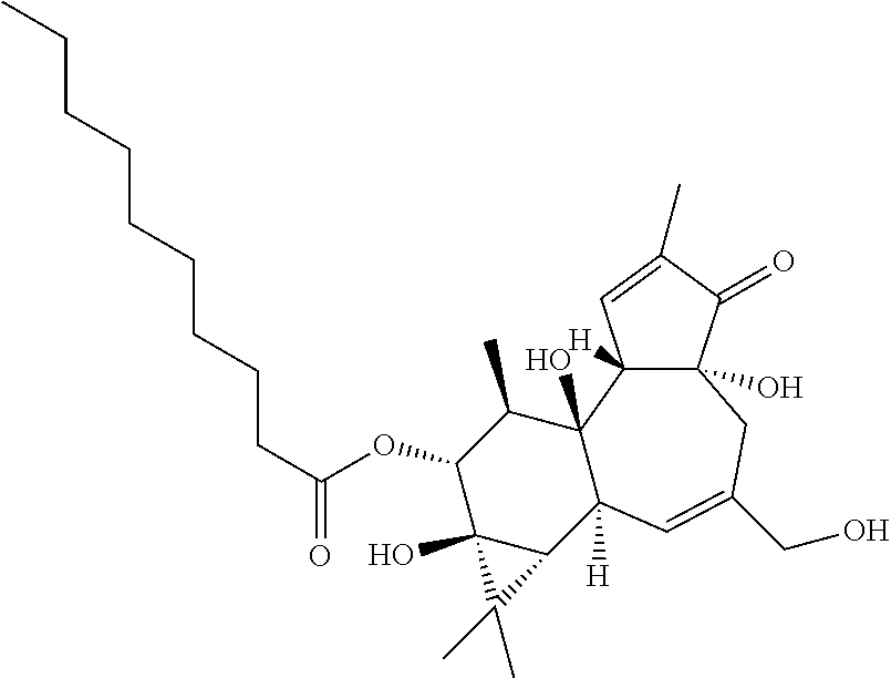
C1(C)C(OC(CCCCCCCCC)=O)C2(O)C(C3([H])C1(O)C1([H])C(O)(CC(CO)=C3)C(=O)C(C)=C1)C2(C)C
